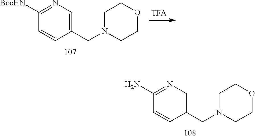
C1(CN2CCOCC2)=CN=C([BocHN])C=C1.C1(CN2CCOCC2)=CN=C(N)C=C1
